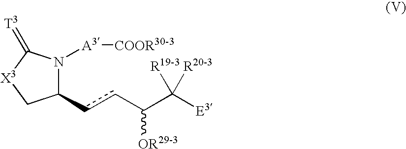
C1(ccC(C([E3])([R19-3])[R20-3])[OR29-3])N([A3][COOR30-3])C(=[T3])[X3]C1
